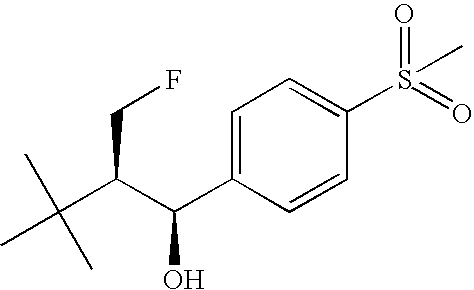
C1=CC(C(C(C(C)(C)C)CF)O)=CC=C1S(=O)(=O)C
